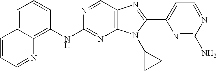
C1=C2C(=C(NC3=NC4=C(C=N3)N=C(C3=CC=NC(N)=N3)N4C3CC3)C=C1)N=CC=C2
